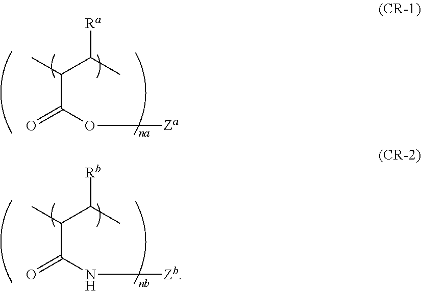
C(C(=O)O[Za])(C([Ra])C)C.C(C(=O)N[Zb])(C([Rb])C)C
